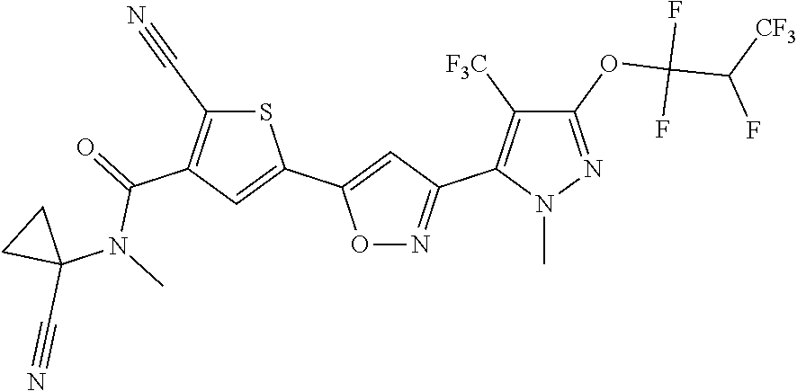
C1(OC(C(F)[CF3])(F)F)=NN(C)C(C2=NOC(C3=CC(C(N(C4(C#N)CC4)C)=O)=C(C#N)S3)=C2)=C1[F3C]
